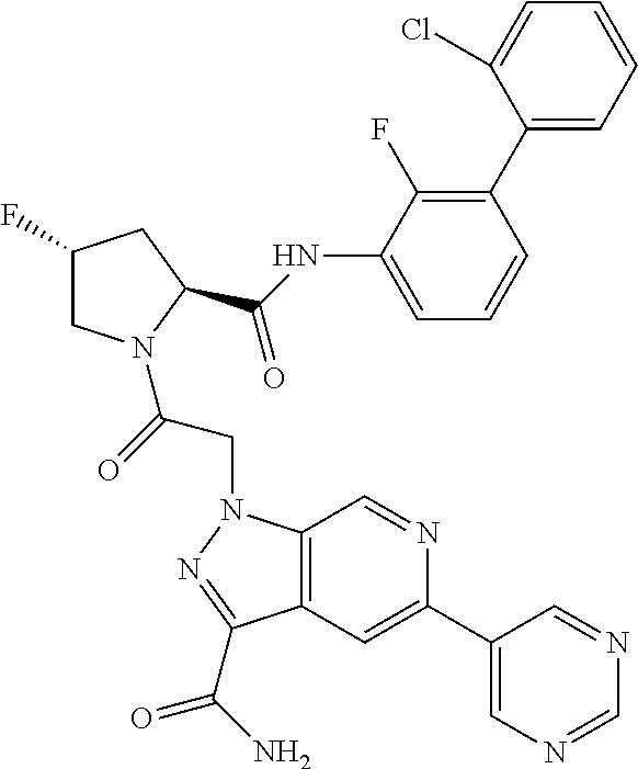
C12=C(C=C(C3=CN=CN=C3)N=C1)C(C(=O)N)=NN2CC(=O)N1CC(F)CC1C(NC1=CC=CC(C2=CC=CC=C2Cl)=C1F)=O
